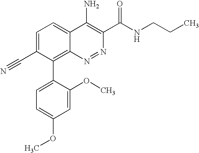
C1=C(C#N)C(C2=CC=C(OC)C=C2OC)=C2C(=C1)C(N)=C(C(NCCC)=O)N=N2
